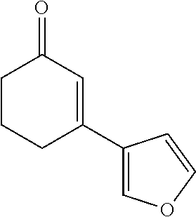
C1(C2=CC(=O)CCC2)=COC=C1
